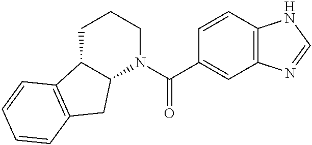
C12C(CCCN1C(C1=CC3=C(C=C1)NC=N3)=O)C1=C(C2)C=CC=C1
